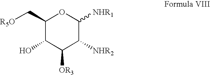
C1(C[R5O])C(O)C([OR3])C([NHR2])C([NHR1])O1
